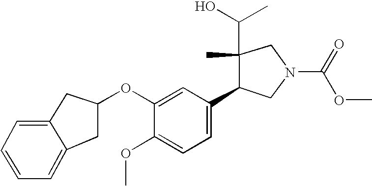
C1(OC)=CC=C(C2C(C)(C(O)C)CN(C(OC)=O)C2)C=C1OC1CC2=CC=CC=C2C1
